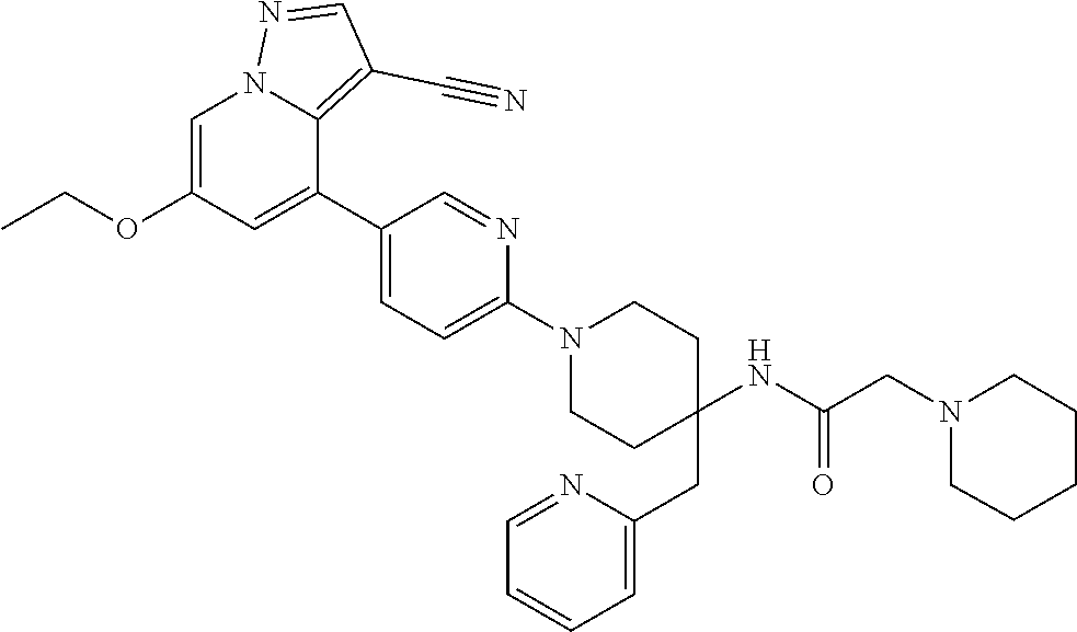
C1=C(OCC)C=C(C2=CC=C(N3CCC(CC4=CC=CC=N4)(NC(=O)CN4CCCCC4)CC3)N=C2)C2=C(C#N)C=NN12
